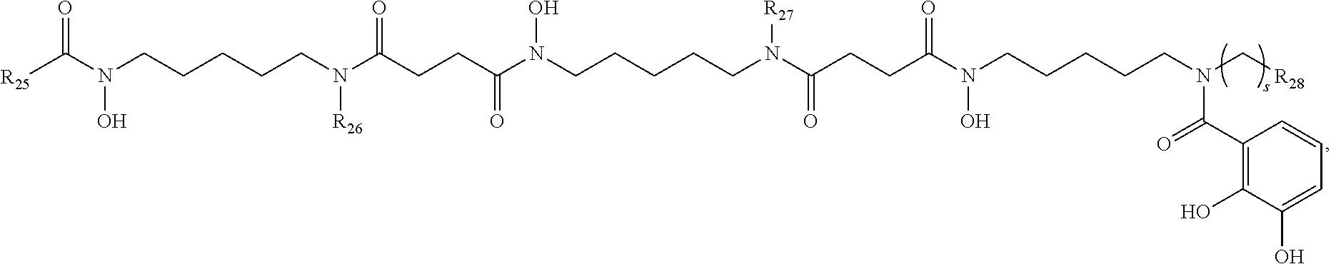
[R25]C(N(CCCCCN(C(CCC(N(CCCCCN(C(CCC(N(CCCCCN(C[R28])C(C1=C(O)C(O)=CC=C1)=O)O)=O)=O)[R27])O)=O)=O)[R26])O)=O
